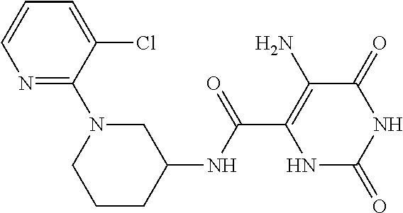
C(C1=C(N)C(=O)NC(=O)N1)(=O)NC1CN(C2=NC=CC=C2Cl)CCC1
